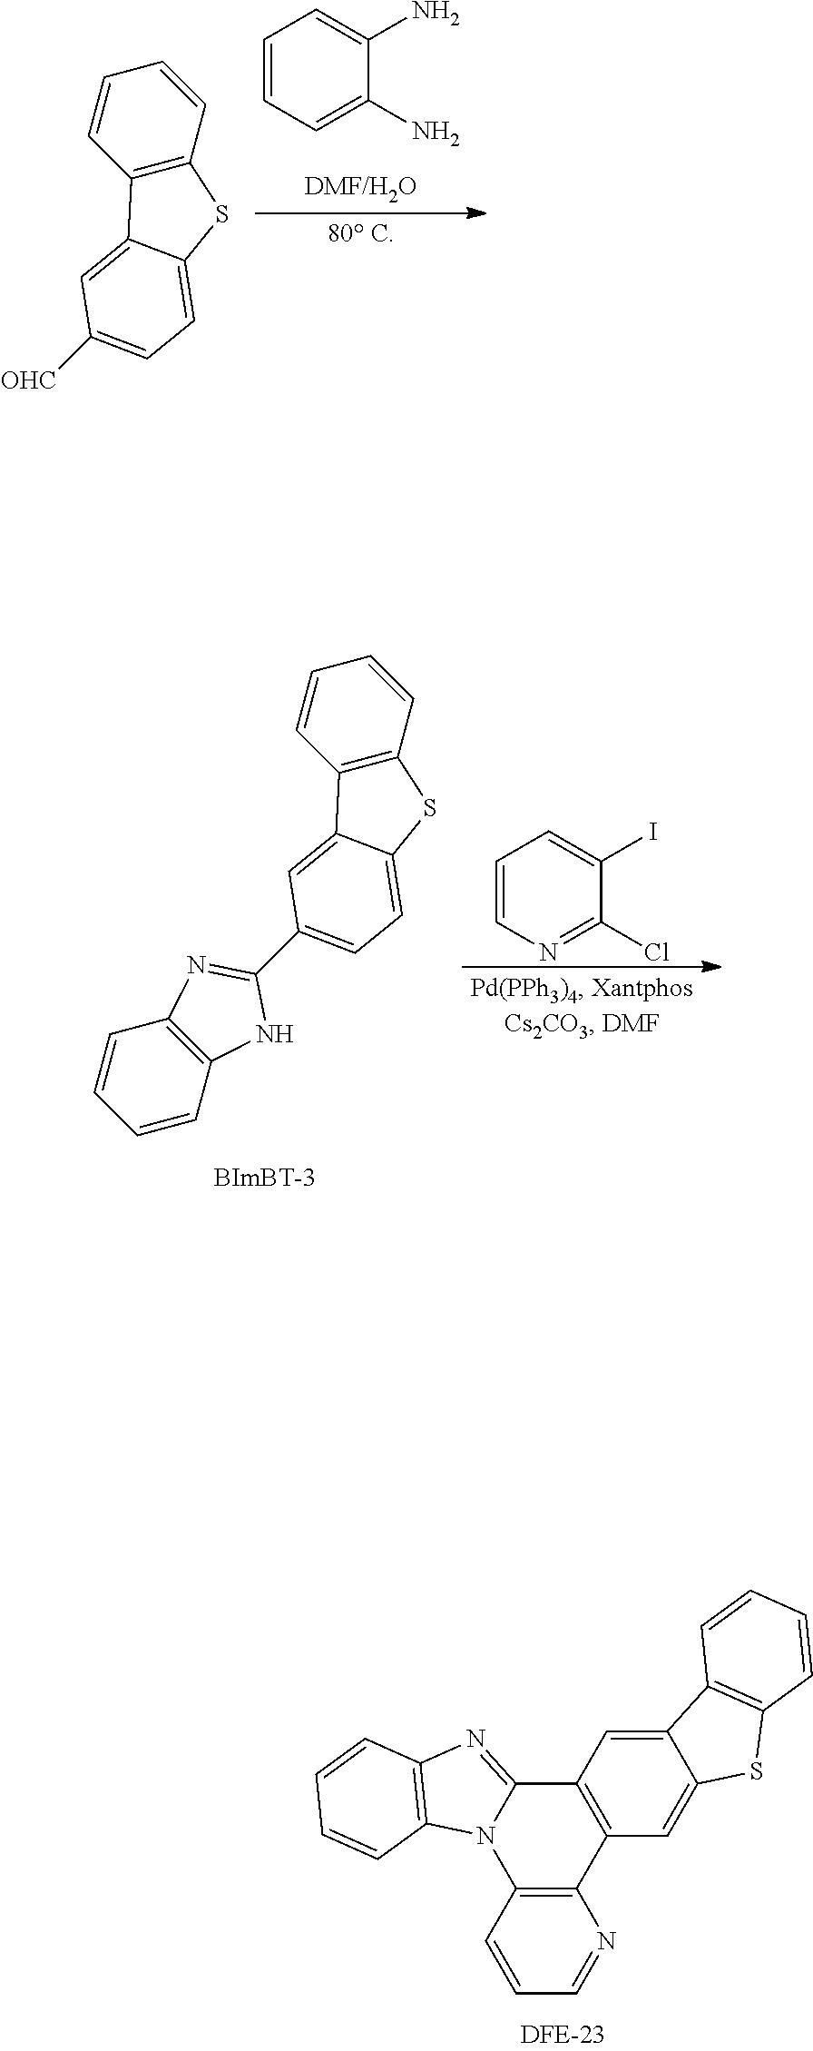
C1=CC=C(N)C(N)=C1.C1=CC2=C(C=C1)SC1=CC=C([OHC])C=C21.C1=CN=C(Cl)C(I)=C1.C1=CC2=C(C=C1)SC1=CC=C(C3=NC4=C(C=CC=C4)N3)C=C21.C12=C(C=C3C(=C1)C1=C(S3)C=CC=C1)C1=C(N3C2=NC2=C3C=CC=C2)C=CC=N1
